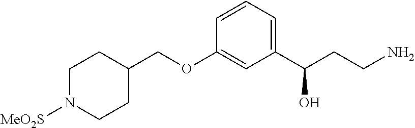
C1=CC(OCC2CCN([MeO2S])CC2)=CC(C(CCN)O)=C1
